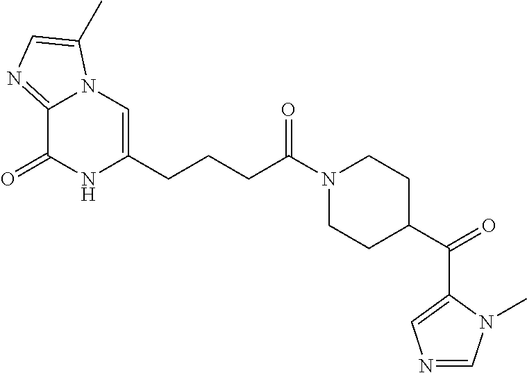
C12=NC=C(C)N1C=C(CCCC(N1CCC(C(C3=CN=CN3C)=O)CC1)=O)NC2=O
